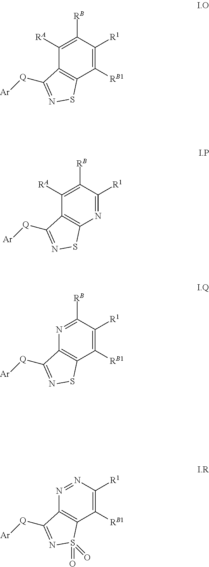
C12=C(C([RB1])=C([R1])C([RB])=C1[RA])SN=C2[Q][Ar].C12=C(N=C([R1])C([RB])=C1[RA])SN=C2[Q][Ar].C12=C(C([RB1])=C([R1])C([RB])=N1)SN=C2[Q][Ar].C12=C(C([RB1])=C([R1])N=N1)S(=O)(=O)N=C2[Q][Ar]
